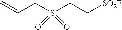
C=CCS(CC[SO2F])(=O)=O
